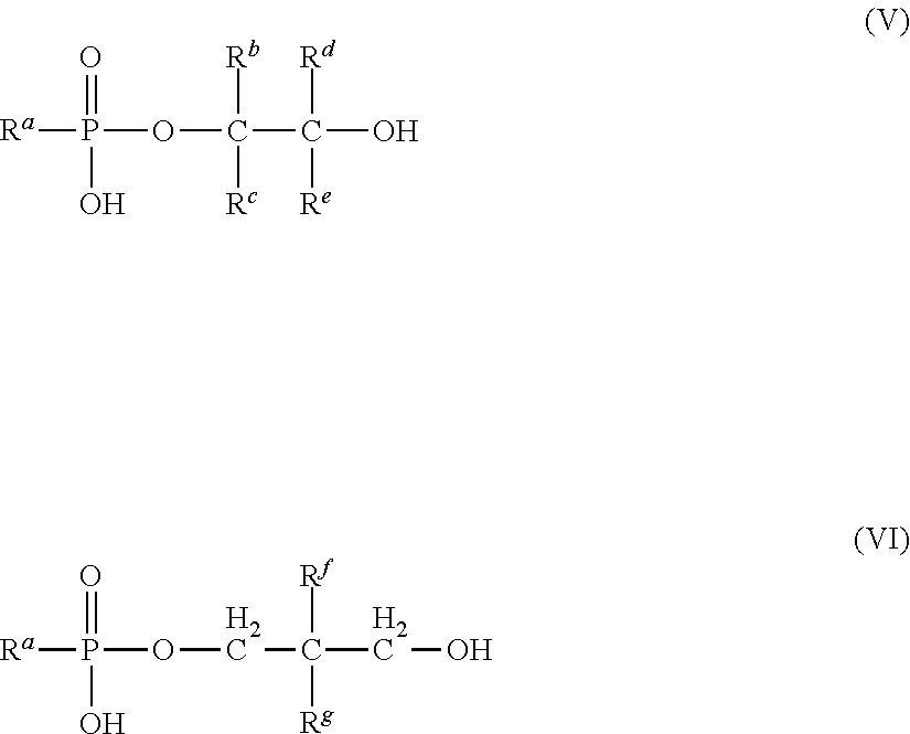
[Ra]P(OC(C(O)([Rd])[Re])([Rb])[Rc])(=O)O.[Ra]P(OCC(CO)([Rf])[Rg])(=O)O
